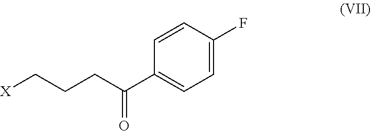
C1=C(F)C=CC(C(CCC[X])=O)=C1
